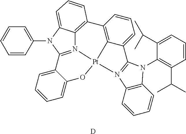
C1=CC(N2C3=CC=CC4=C3N3=C2C2=CC=CC=C2O[Pt]32C3=C4C=CC=C3C3=N2C2=C(C=CC=C2)N3C2=C(C(C)C)C=CC=C2C(C)C)=CC=C1.[D]
